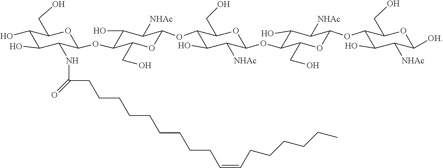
C1(O)C(O)C(NC(CCCCCCCCCC=CCCCCCC)=O)C(OC2C(O)C([NHAc])C(OC3C(O)C([NHAc])C(OC4C(O)C([NHAc])C(OC5C(O)C([NHAc])C([OH])OC5CO)OC4CO)OC3CO)OC2CO)OC1CO
